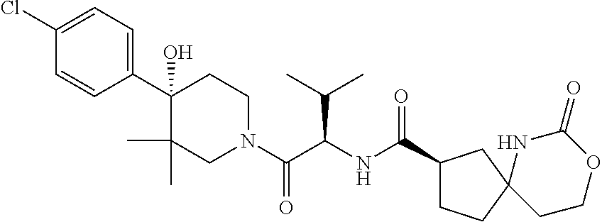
C1=C(Cl)C=CC(C2(O)C(C)(C)CN(C(C(NC(C3CCC4(C3)NC(=O)OCC4)=O)C(C)C)=O)CC2)=C1
